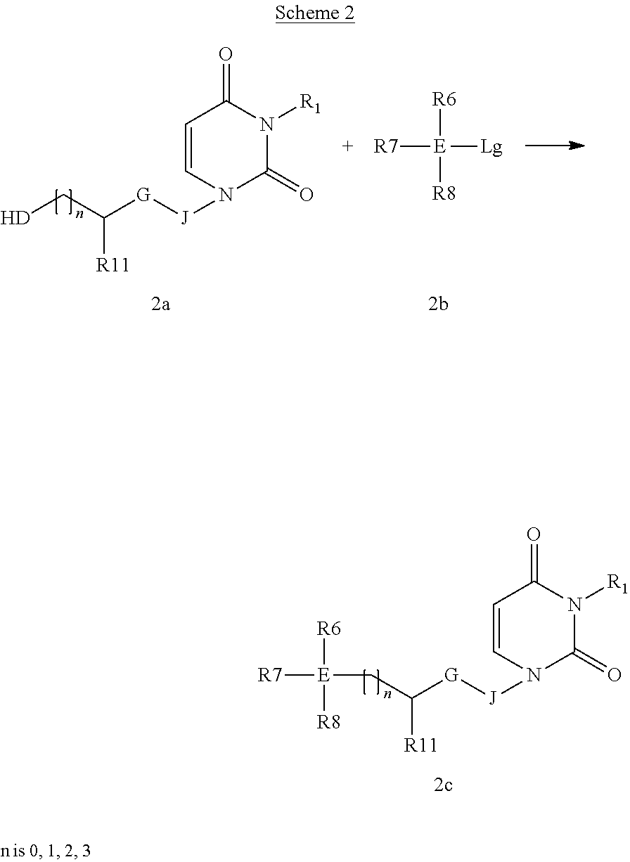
[H]CC([R11])[G][J]N1C(=O)N([R1])C(=O)C=C1.[R7][E]([R6])([Lg])[R8].[E](CC([R11])[G][J]N1C(=O)N([R1])C(=O)C=C1)([R6])([R8])[R7]
